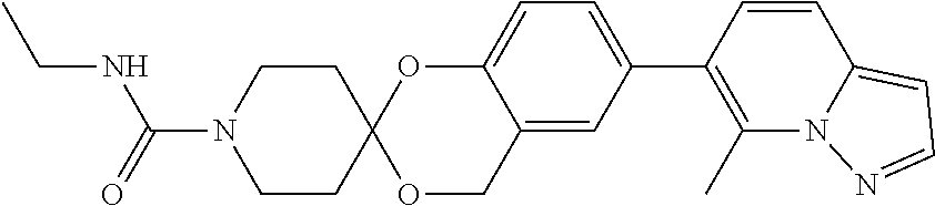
C1=CC(C2=CC=C3C(=C2)COC2(O3)CCN(C(=O)NCC)CC2)=C(C)N2C1=CC=N2
